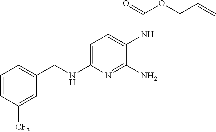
C1=CC([CF3])=CC(CNC2=CC=C(NC(OCC=C)=O)C(N)=N2)=C1
